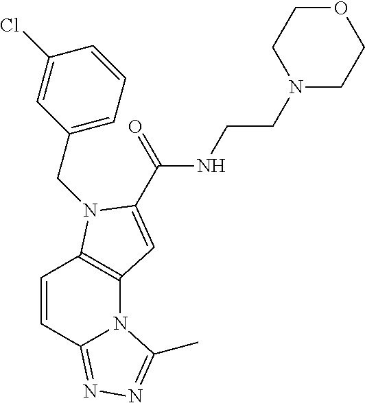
C1=CC2=NN=C(C)N2C2=C1N(CC1=CC=CC(Cl)=C1)C(C(=O)NCCN1CCOCC1)=C2
